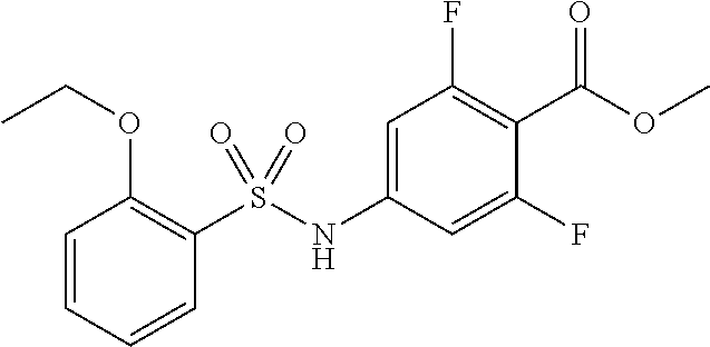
COC(=O)C1=C(F)C=C(NS(C2=C(OCC)C=CC=C2)(=O)=O)C=C1F
